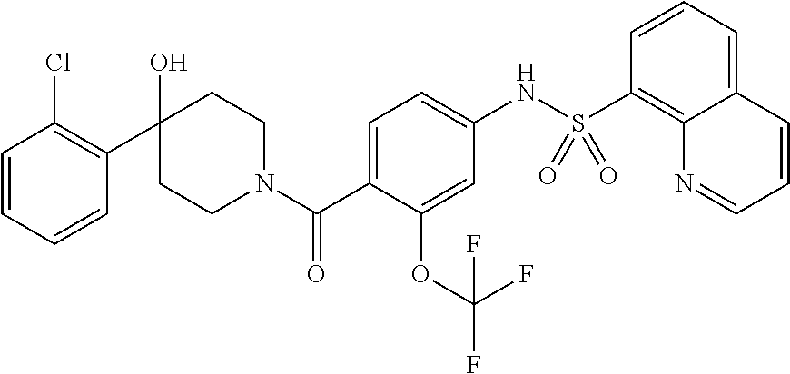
C1=CC=CC(C2(O)CCN(C(C3=CC=C(NS(C4=C5C(=CC=C4)C=CC=N5)(=O)=O)C=C3OC(F)(F)F)=O)CC2)=C1Cl
